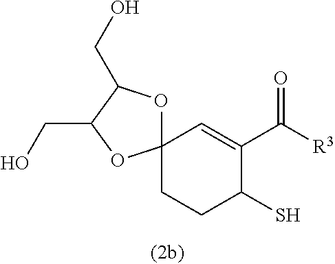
C1CC(S)C(C([R3])=O)=CC12OC(CO)C(CO)O2
